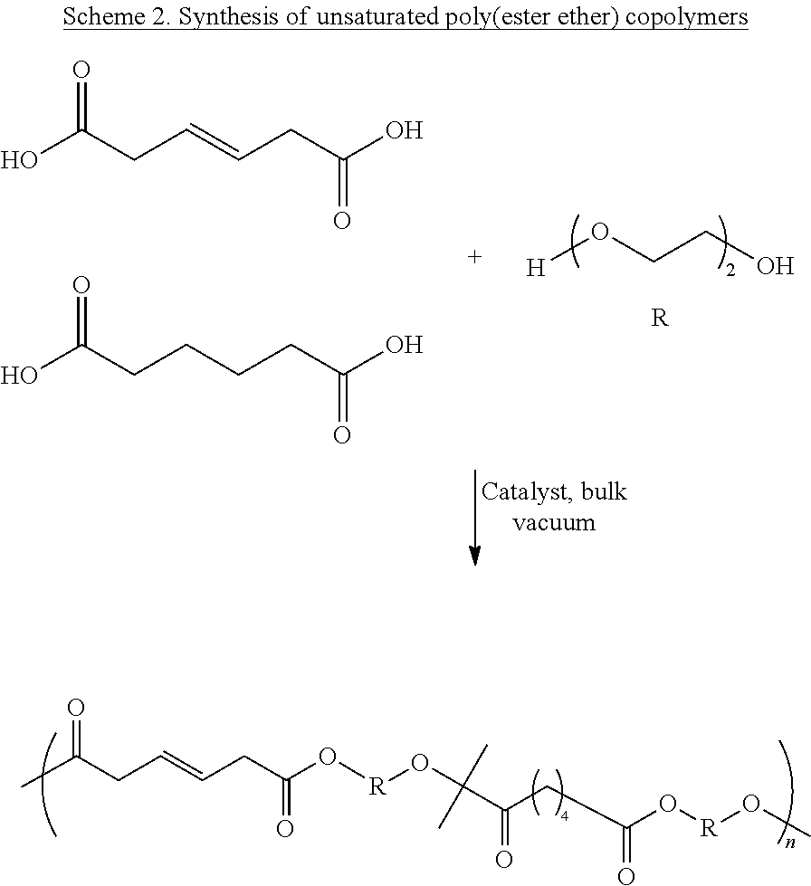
OC(CC=CCC(O)=O)=O.OC(CCCCC(O)=O)=O.[H]OCCO.[R].C(CC=CCC(O[R]OC(C)(C)C(CC(O[R]OC)=O)=O)=O)(=O)C
